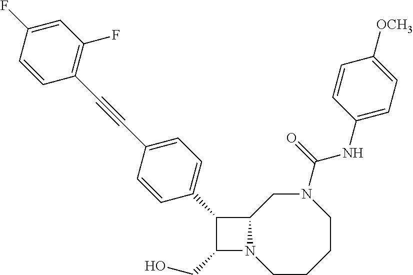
C1(CO)N2C(C1C1=CC=C(C#CC3=C(F)C=C(F)C=C3)C=C1)CN(C(NC1=CC=C([OCH3])C=C1)=O)CCCC2
